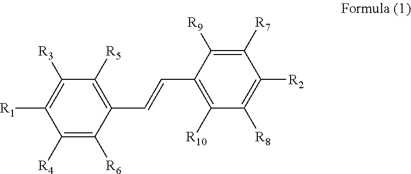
C1([R4])=C([R6])C(C=CC2=C([R10])C([R8])=C([R2])C([R7])=C2[R9])=C([R5])C([R3])=C1[R1]
